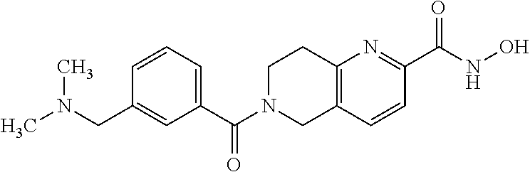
C12=C(C=CC(C(NO)=O)=N1)CN(C(C1=CC=CC(CN(C)C)=C1)=O)CC2
